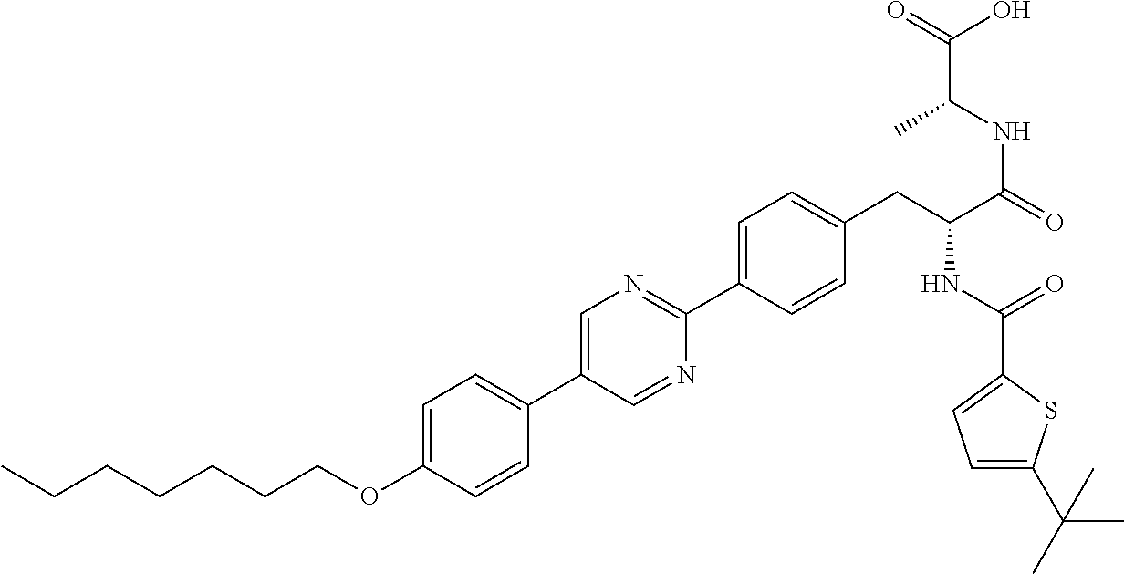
C(OC1=CC=C(C2=CN=C(C3=CC=C(CC(NC(=O)C4=CC=C(C(C)(C)C)S4)C(=O)NC(C(O)=O)C)C=C3)N=C2)C=C1)CCCCCC
